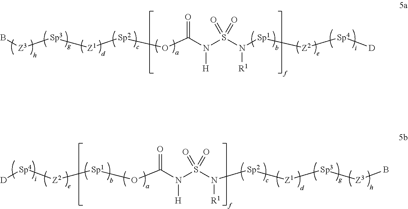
[Z3]([Sp3][Z1][Sp2]OC(N(S(N([Sp1][Z2][Sp4][D])[R1])(=O)=O)[H])=O)B.[Sp4]([Z2][Sp1]OC(N(S(N([Sp2][Z1][Sp3][Z3]B)[R1])(=O)=O)[H])=O)[D]
